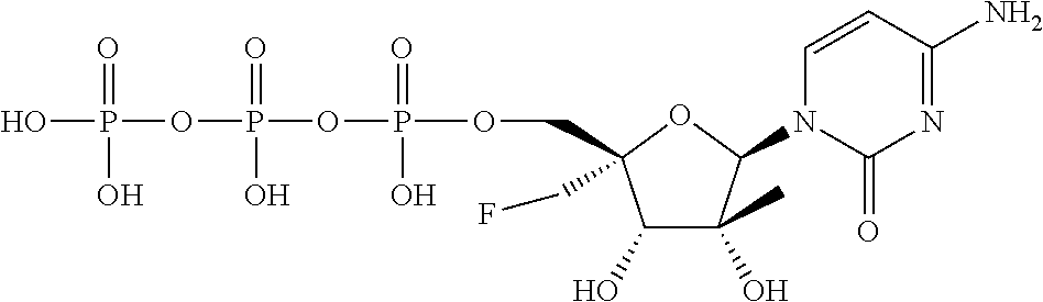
C1(O)C(O)(C)C(N2C(=O)N=C(N)C=C2)OC1(COP(OP(OP(O)(=O)O)(=O)O)(=O)O)CF
